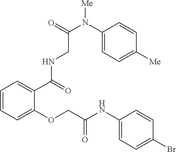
C1=CC=C(OCC(NC2=CC=C(Br)C=C2)=O)C(C(NCC(N(C2=CC=C([Me])C=C2)[Me])=O)=O)=C1
